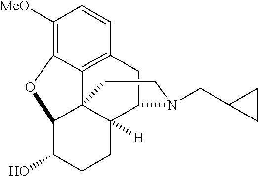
C1([MeO])=C2C3=C(C=C1)CC1C4([H])C3(C(C(O)CC4)O2)CCN1CC1CC1
